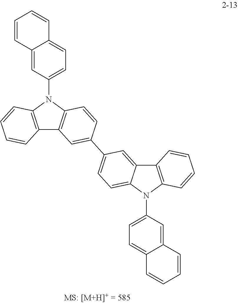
C12=C(N(C3=CC=C4C(=C3)C=CC=C4)C3=C1C=C(C1=CC=C4C(=C1)C1=C(N4C4=CC=C5C(=C4)C=CC=C5)C=CC=C1)C=C3)C=CC=C2
